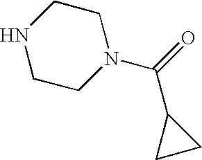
N1CCN(C(=O)C2CC2)CC1
